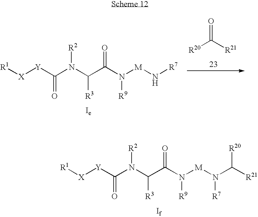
C(N([R2])C([R3])C(=O)N([R9])[M]N[R7])([Y][X][R1])=O.O=C([R21])[R20].C(N([R2])C([R3])C(=O)N([R9])[M]N(C([R21])[R20])[R7])([Y][X][R1])=O
